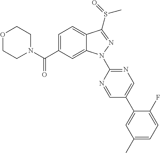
C12=CC=C(C(N3CCOCC3)=O)C=C1N(C1=NC=C(C3=CC(C)=CC=C3F)C=N1)N=C2S(=O)C
